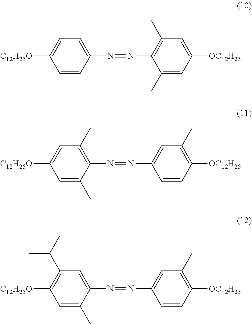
C1(C)=CC([OC12H25])=CC(C)=C1N=NC1=CC=C([C12H25O])C=C1.C1=CC([OC12H25])=C(C)C=C1N=NC1=C(C)C=C([C12H25O])C=C1C.C1=CC([OC12H25])=C(C)C=C1N=NC1=CC(C(C)C)=C([C12H25O])C=C1C
